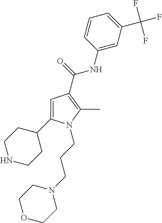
C1=C(C2CCNCC2)N(CCCN2CCOCC2)C(C)=C1C(=O)NC1=CC(C(F)(F)F)=CC=C1
